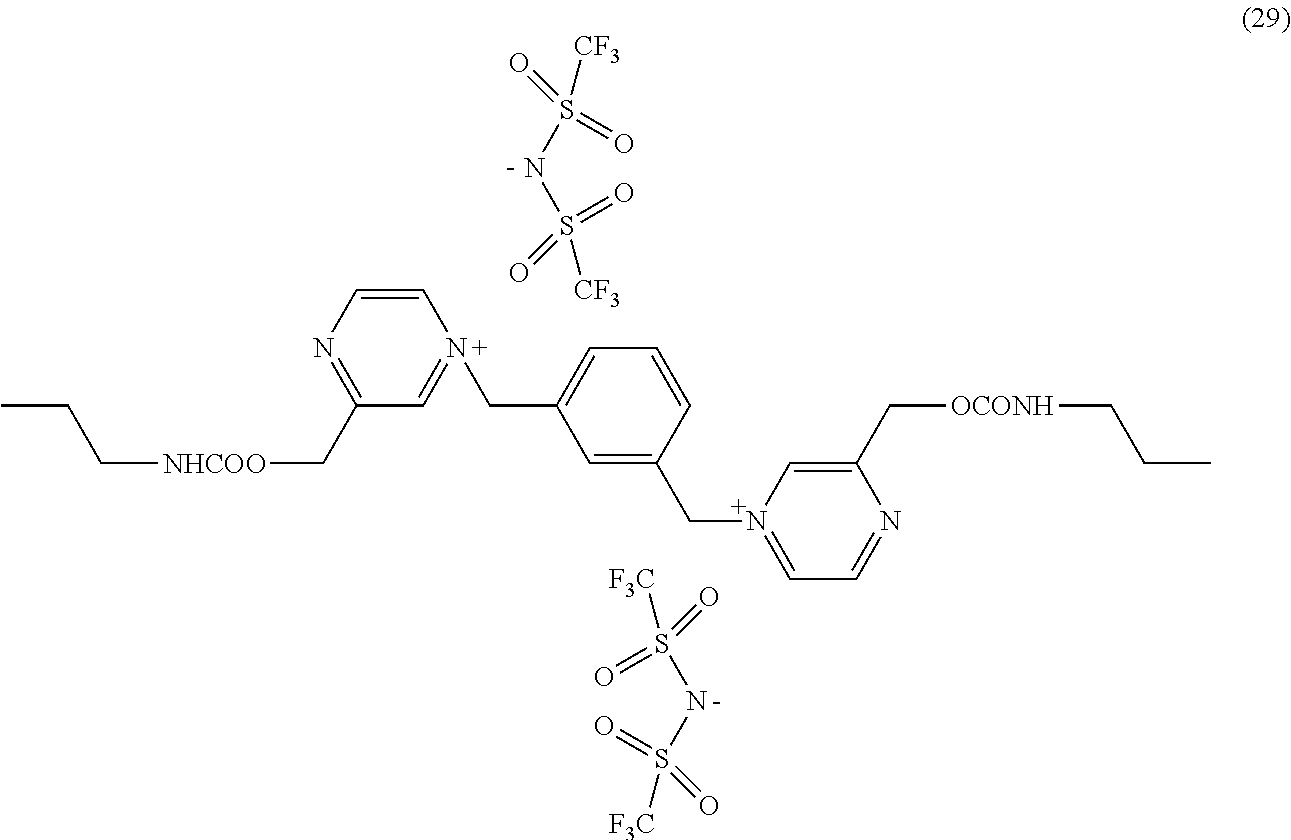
CCC[NHCOO]CC1=NC=CN(CC2=CC=CC(CN3=CC=NC(C[OCONH]CCC)=C3)=C2)=C1.N(S(=O)(=O)[F3C])S(=O)(=O)[F3C].N(S(=O)(=O)[CF3])S(=O)(=O)[CF3]
